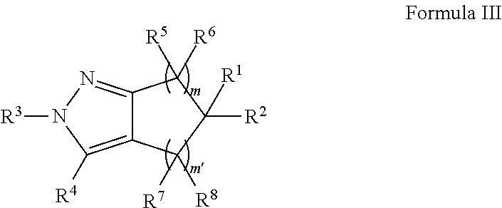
[R3]N1C([R4])=C2C(=N1)C([R6])([R5])C([R2])([R1])C2([R7])[R8]
